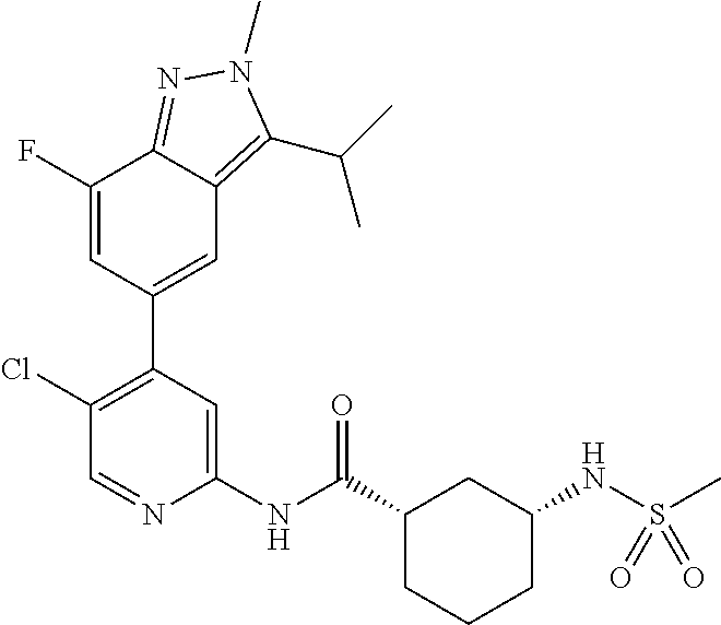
C1(NC(C2CCCC(NS(C)(=O)=O)C2)=O)=CC(C2=CC3=C(C(C)C)N(C)N=C3C(F)=C2)=C(Cl)C=N1
